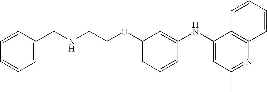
C(NCCOC1=CC=CC(NC2=CC(C)=NC3=C2C=CC=C3)=C1)C1=CC=CC=C1
